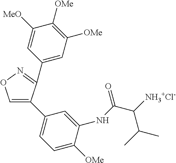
C1=C(C2=CC=C([OMe])C(NC(C([NH3+Cl-])C(C)C)=O)=C2)C(C2=CC([OMe])=C([OMe])C([MeO])=C2)=NO1
